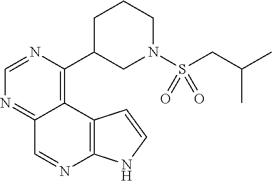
C1=NC(C2CN(S(CC(C)C)(=O)=O)CCC2)=C2C(=N1)C=NC1=C2C=CN1
